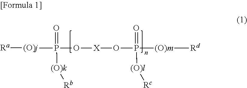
[Ra][(O)j]P(=O)([(O)k][Rb])O[X]OP(=O)([(O)l][Rc])[(O)m][Rd]
